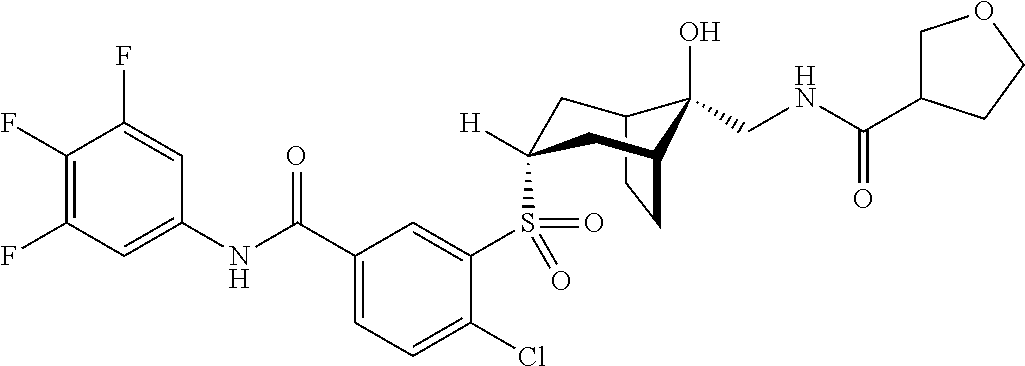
C1(F)=C(F)C=C(NC(C2=CC=C(Cl)C(S(=O)(=O)C3([H])CC4C(O)(CNC(=O)C5COCC5)C(CC4)C3)=C2)=O)C=C1F
